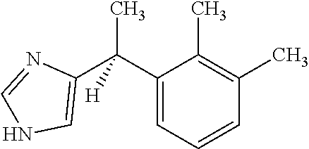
C1(C(C2=CC=CC(C)=C2C)([H])C)=CNC=N1
